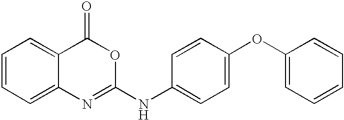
C1=CC=C2C(=C1)C(=O)OC(NC1=CC=C(OC3=CC=CC=C3)C=C1)=N2
